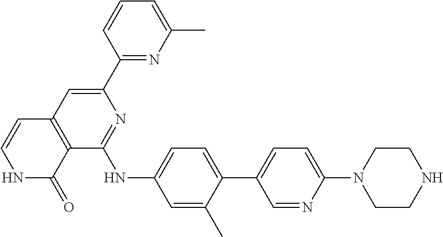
C1=C(C2=CC=C(NC3=NC(C4=NC(C)=CC=C4)=CC4=C3C(=O)NC=C4)C=C2C)C=NC(N2CCNCC2)=C1
